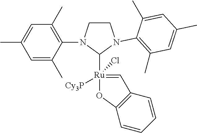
N1(C2=C(C)C=C(C)C=C2C)C([Ru]2(Cl)([Cy3P])=CC3=C(O2)C=CC=C3)N(C2=C(C)C=C(C)C=C2C)CC1
